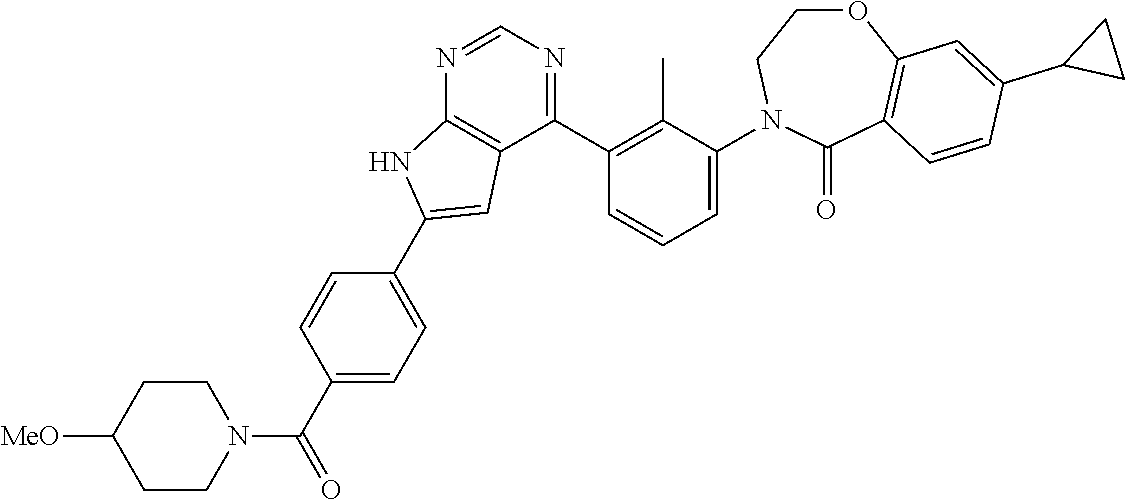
N1=CN=C(C2=C(C)C(N3CCOC4=C(C3=O)C=CC(C3CC3)=C4)=CC=C2)C2=C1NC(C1=CC=C(C(N3CCC([MeO])CC3)=O)C=C1)=C2
